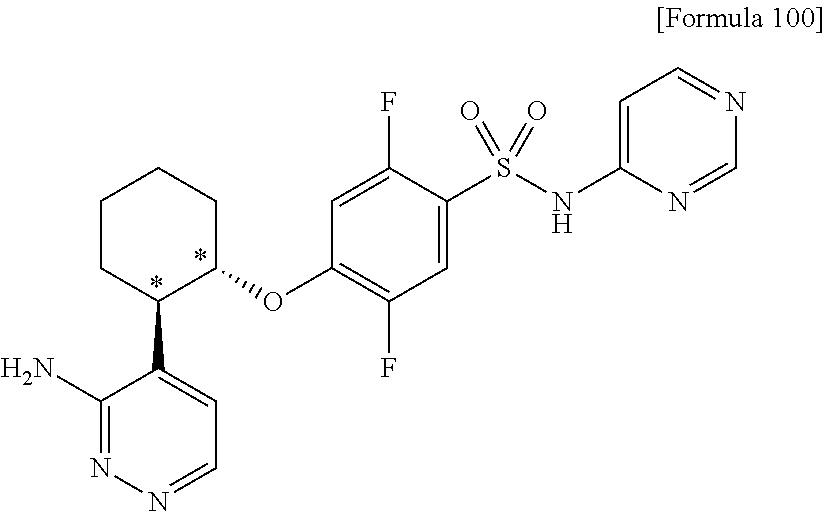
C1CC(C2=CC=NN=C2N)C(OC2=C(F)C=C(S(NC3=CC=NC=N3)(=O)=O)C(F)=C2)CC1
